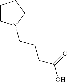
C1CN(CCCC(O)=O)CC1
